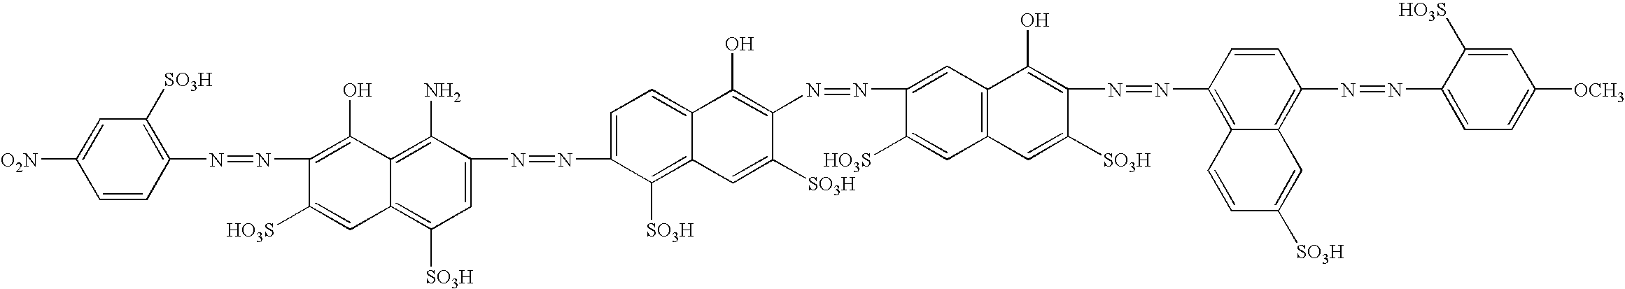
C1=CC(N=NC2=C(O)C3=C(N)C(N=NC4=CC=C5C(=C4[SO3H])C=C([SO3H])C(N=NC4=CC6=C(C=C4[HO3S])C=C([SO3H])C(N=NC4=C7C(=C(N=NC8=CC=C([OCH3])C=C8[HO3S])C=C4)C=C([SO3H])C=C7)=C6O)=C5O)=CC([SO3H])=C3C=C2[HO3S])=C([SO3H])C=C1[O2N]
